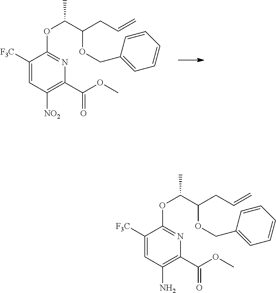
C(C1=C(N)C=C([F3C])C(OC(C(CC=C)OCC2=CC=CC=C2)C)=N1)(OC)=O.C(C1=C([NO2])C=C([F3C])C(OC(C(CC=C)OCC2=CC=CC=C2)C)=N1)(OC)=O
